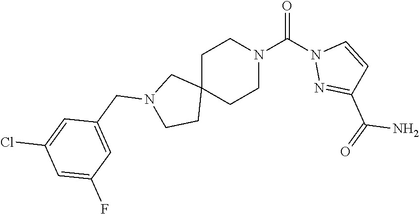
C1C2(CCN(C(=O)N3N=C(C(N)=O)C=C3)C1)CN(CC1=CC(F)=CC(Cl)=C1)CC2
